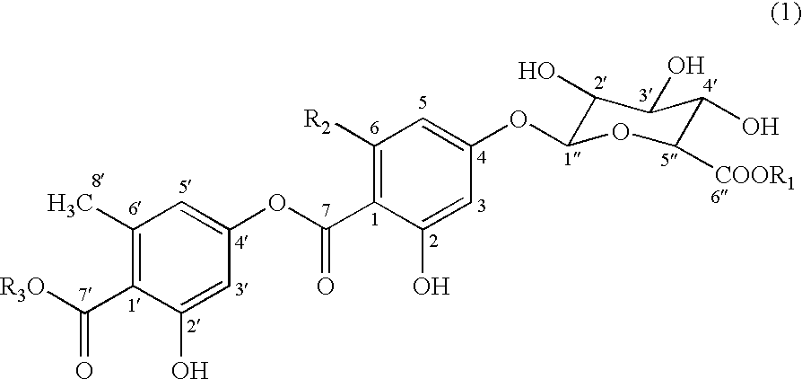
C1(C)=C(C([R3O])=O)C(O)=CC(OC(C2=C([R2])C=C(OC3C(O)C(O)C(O)C([COOR1])O3)C=C2O)=O)=C1
